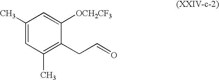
C1(C)=CC(C)=C(CC=O)C([OCH2CF3])=C1
